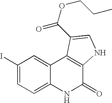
C1(I)=CC=C2C(=C1)C1=C(C(=O)N2)NC=C1C(OCCC)=O
